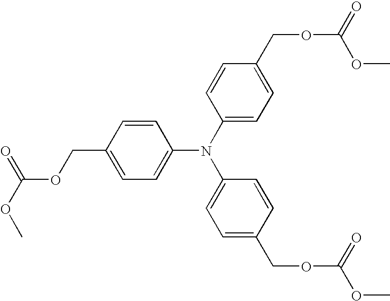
C1=CC(COC(OC)=O)=CC=C1N(C1=CC=C(COC(OC)=O)C=C1)C1=CC=C(COC(OC)=O)C=C1
